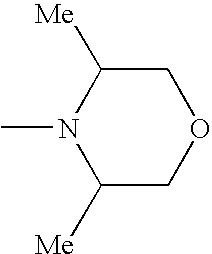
CN1C([Me])COCC1[Me]
